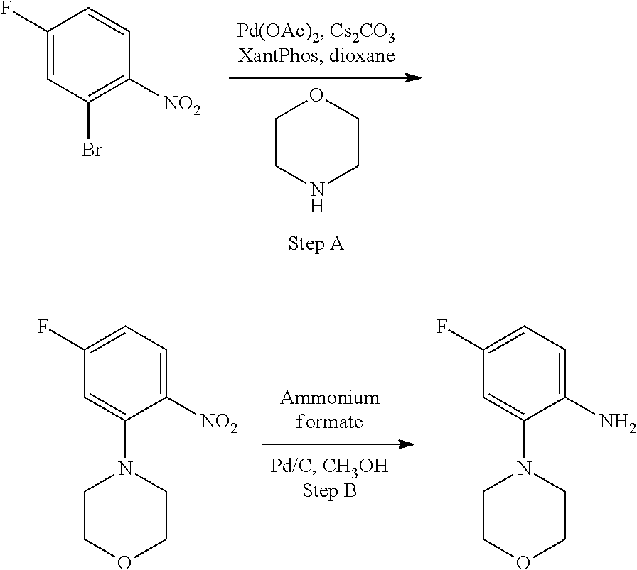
C1CNCCO1.C1(F)=CC(Br)=C([NO2])C=C1.C1=C(N2CCOCC2)C([NO2])=CC=C1F.C1=C(N2CCOCC2)C(N)=CC=C1F
